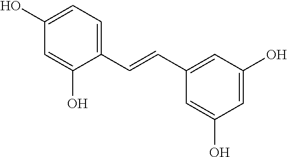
C1(O)=CC(O)=CC(C=CC2=CC=C(O)C=C2O)=C1
